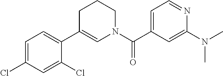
C1=C(Cl)C=C(Cl)C(C2=CN(C(C3=CC=NC(N(C)C)=C3)=O)CCC2)=C1
